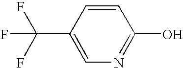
C1=CC(C(F)(F)F)=CN=C1O
